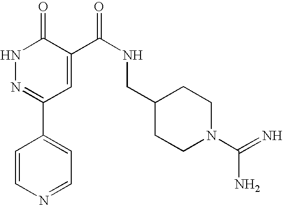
N1N=C(C2=CC=NC=C2)C=C(C(NCC2CCN(C(N)=N)CC2)=O)C1=O
